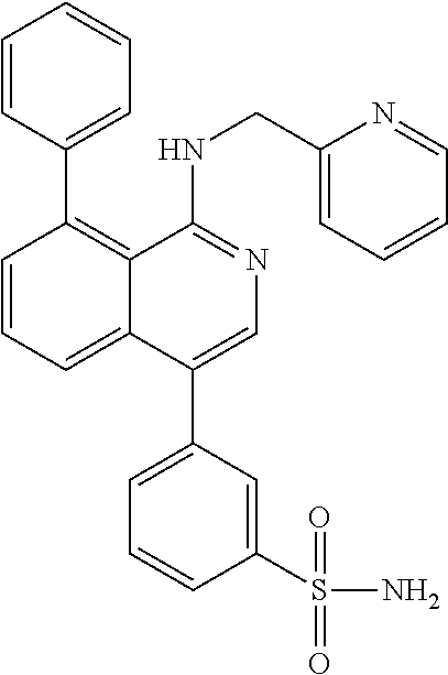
C1=CC(C2=C3C(=CC=C2)C(C2=CC=CC(S(N)(=O)=O)=C2)=CN=C3NCC2=CC=CC=N2)=CC=C1
